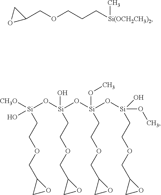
C1(COCCC[Si(OCH2CH3)2]C)CO1.O[Si](O[Si](O[Si](O[Si](OC)(O)CCOCC1CO1)(OC)CCOCC1CO1)(O)CCOCC1CO1)([CH3O])CCOCC1CO1
